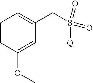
C(S(=O)(=O)[Q])C1=CC=CC(OC)=C1
